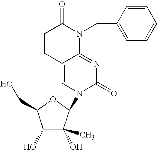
C12=CN(C3C(C)(O)C(O)C(CO)O3)C(=O)N=C1N(CC1=CC=CC=C1)C(=O)C=C2
